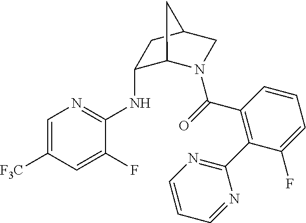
C1(NC2=NC=C([F3C])C=C2F)C2N(C(=O)C3=C(C4=NC=CC=N4)C(F)=CC=C3)CC(C1)C2
